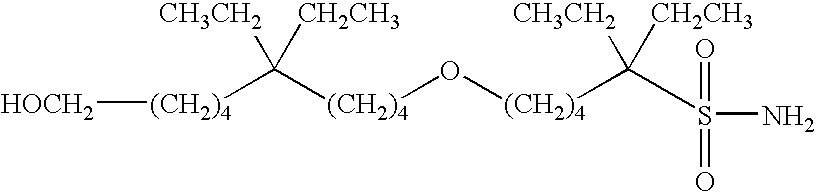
[(CH2)4]([HOCH2])C([(CH2)4]O[(CH2)4]C([CH3CH2])([CH2CH3])S(N)(=O)=O)([CH3CH2])[CH2CH3]
